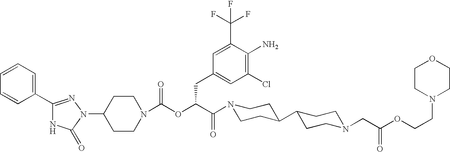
C1(N2C(=O)NC(C3=CC=CC=C3)=N2)CCN(C(OC(C(N2CCC(C3CCN(CC(OCCN4CCOCC4)=O)CC3)CC2)=O)CC2=CC(Cl)=C(N)C(C(F)(F)F)=C2)=O)CC1
